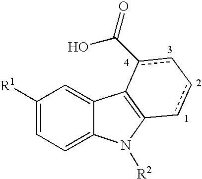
C1([R1])=CC=C2C(=C1)C1=C(N2[R2])cc-cc1C(=O)O
